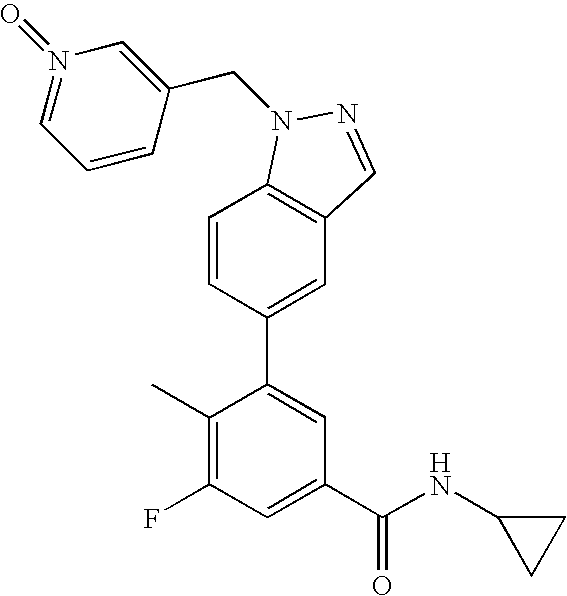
C1=CC(C2=CC(C(NC3CC3)=O)=CC(F)=C2C)=CC2=C1N(CC1=CN(=O)=CC=C1)N=C2
